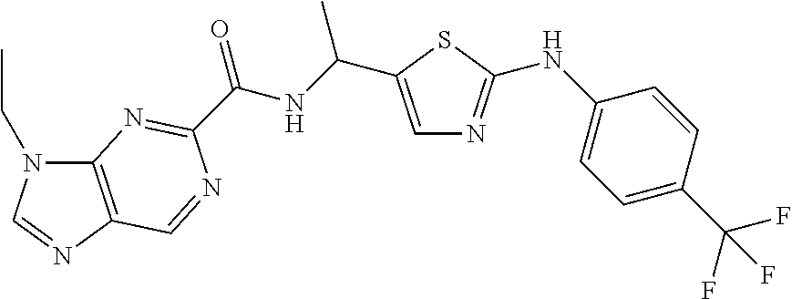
C12=C(N=CN1CC)C=NC(C(NC(C)C1=CN=C(NC3=CC=C(C(F)(F)F)C=C3)S1)=O)=N2
